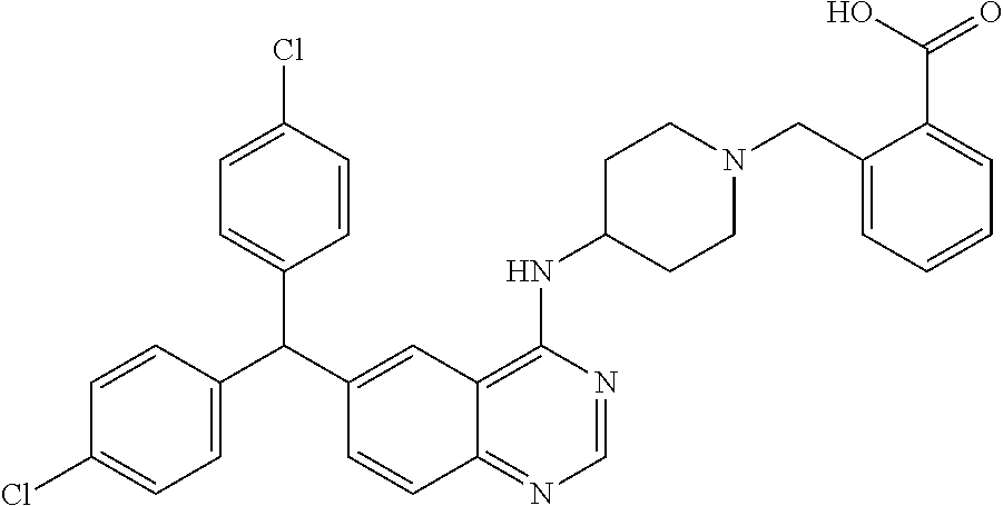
C1=CC(C(C2=CC3=C(NC4CCN(CC5=CC=CC=C5C(O)=O)CC4)N=CN=C3C=C2)C2=CC=C(Cl)C=C2)=CC=C1Cl
